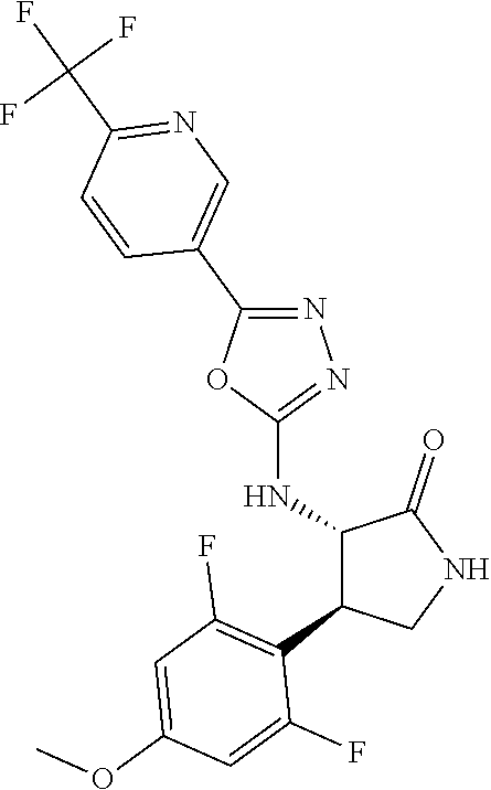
C1(NC2C(C3=C(F)C=C(OC)C=C3F)CNC2=O)=NN=C(C2=CN=C(C(F)(F)F)C=C2)O1
